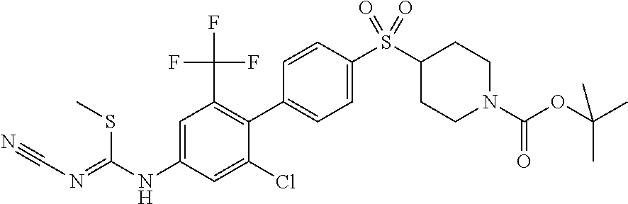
C1=C(NC(=NC#N)SC)C=C(Cl)C(C2=CC=C(S(C3CCN(C(OC(C)(C)C)=O)CC3)(=O)=O)C=C2)=C1C(F)(F)F
